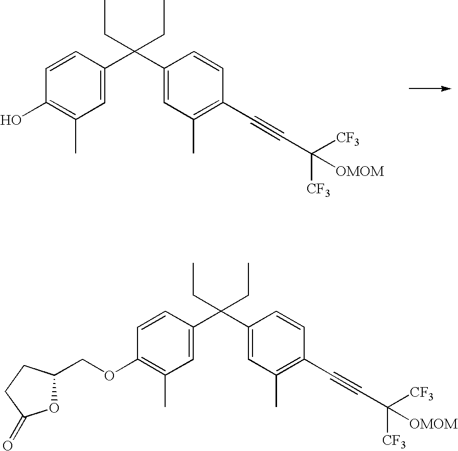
C1=CC(C(C2=CC(C)=C(C#CC([OMOM])([CF3])[CF3])C=C2)(CC)CC)=CC(C)=C1OCC1OC(=O)CC1.C1=CC(C(C2=CC(C)=C(C#CC([OMOM])([CF3])[CF3])C=C2)(CC)CC)=CC(C)=C1O
